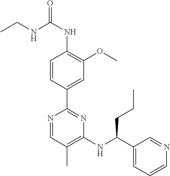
CCNC(NC1=C(OC)C=C(C2=NC(NC(C3=CC=CN=C3)CCC)=C(C)C=N2)C=C1)=O
